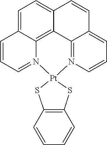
C1=C2C3=C4C(=C1)C=CC1=CC=CN(=C41)[Pt]1(N3=CC=C2)SC2=C(S1)C=CC=C2
